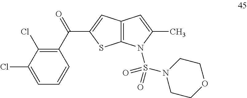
C1(C(=O)C2=CC3=C(S2)N(S(N2CCOCC2)(=O)=O)C(C)=C3)=C(Cl)C(Cl)=CC=C1
